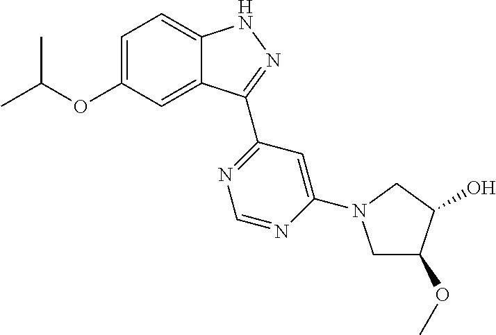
C12=CC(OC(C)C)=CC=C1NN=C2C1=NC=NC(N2CC(OC)C(O)C2)=C1
